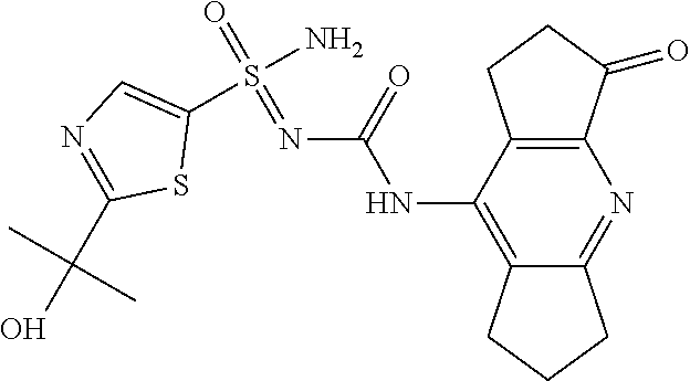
C12=C(C(NC(N=S(=O)(C3=CN=C(C(O)(C)C)S3)N)=O)=C3C(=N1)CCC3)CCC2=O
